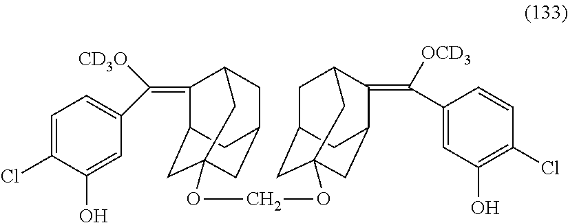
C1(=C([CD3O])C2=CC=C(Cl)C(O)=C2)C2CC3(OCOC45CC6CC(C(=C([OCD3])C7=CC(O)=C(Cl)C=C7)C(C4)C6)C5)CC(CC1C3)C2
